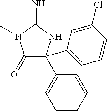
C1(=O)C(C2=CC=CC=C2)(C2=CC=CC(Cl)=C2)NC(=N)N1C
